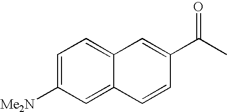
C1=C([Me2N])C=C2C(=C1)C=C(C(C)=O)C=C2
